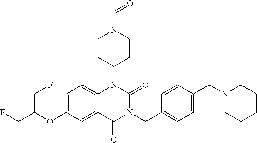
C12=CC=C(OC(CF)CF)C=C1C(=O)N(CC1=CC=C(CN3CCCCC3)C=C1)C(=O)N2C1CCN(C=O)CC1
